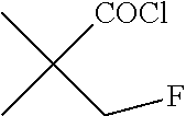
C(CF)(C)(C)[COCl]
